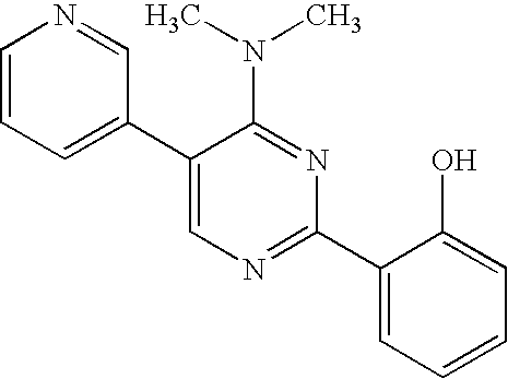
C1(C2=CC=CN=C2)=CN=C(C2=CC=CC=C2O)N=C1N(C)C
